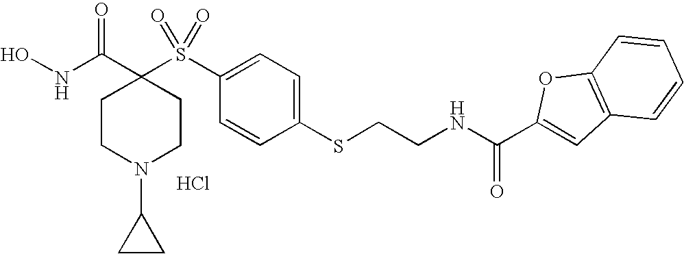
Cl.N(C(C1(S(C2=CC=C(SCCNC(C3=CC4=C(O3)C=CC=C4)=O)C=C2)(=O)=O)CCN(C2CC2)CC1)=O)O
